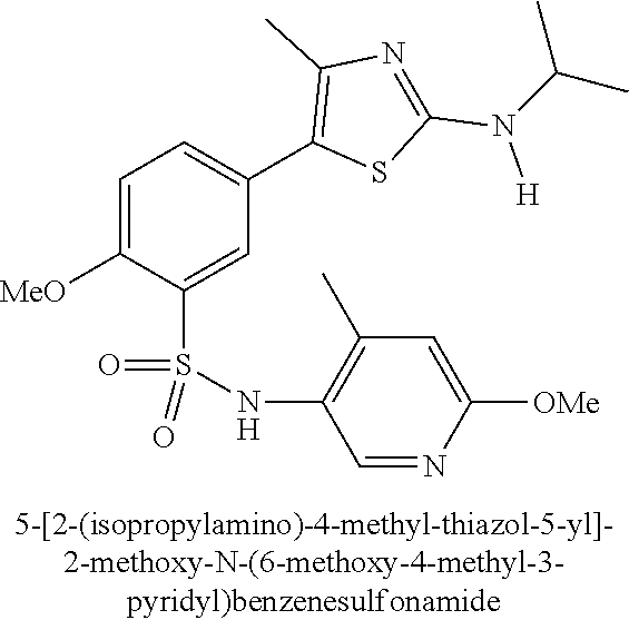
C1=C([MeO])C(S(NC2=C(C)C=C([OMe])N=C2)(=O)=O)=CC(C2=C(C)N=C(N([H])C(C)C)S2)=C1
